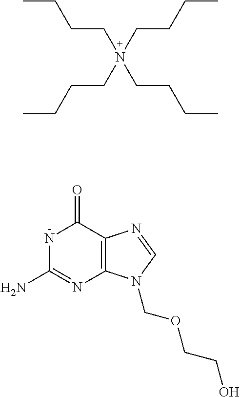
N1C(N)=NC2=C(C1=O)N=CN2COCCO.CCCCN(CCCC)(CCCC)CCCC
